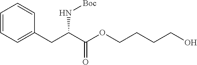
C(C(C(OCCCCO)=O)N[Boc])C1=CC=CC=C1
